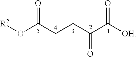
[R2]OC(CCC(C([OH])=O)=O)=O
